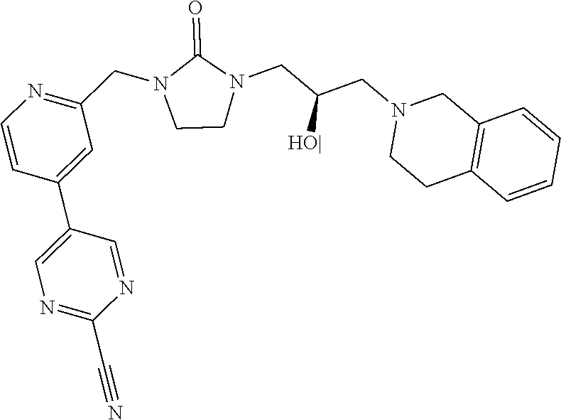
C1CN(CC(CN2CCC3=C(C2)C=CC=C3)[HO|])C(=O)N1CC1=NC=CC(C2=CN=C(C#N)N=C2)=C1
